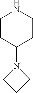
C1CC(N2CCC2)CCN1
